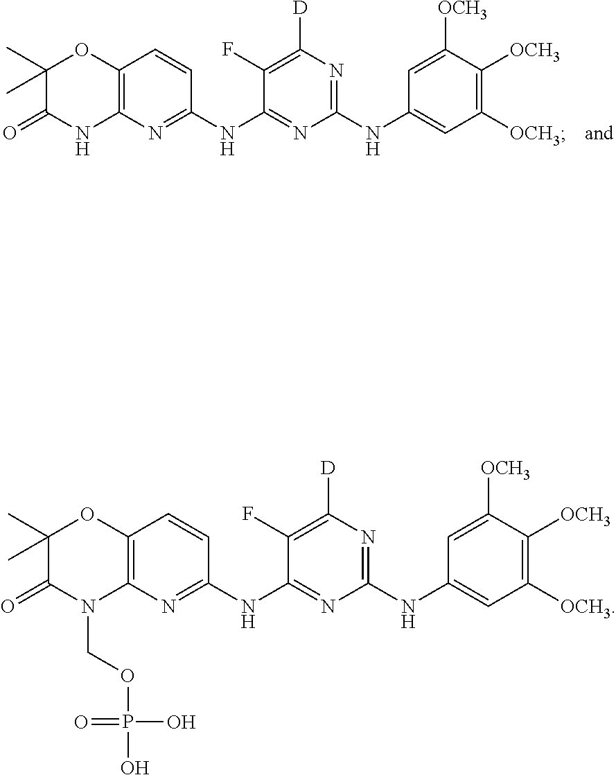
C1(C)(C)C(=O)NC2=C(O1)C=CC(NC1=NC(NC3=CC([OCH3])=C([OCH3])C([OCH3])=C3)=NC([D])=C1F)=N2.C1(C)(C)C(=O)N(COP(O)(O)=O)C2=C(O1)C=CC(NC1=NC(NC3=CC([OCH3])=C([OCH3])C([OCH3])=C3)=NC([D])=C1F)=N2
